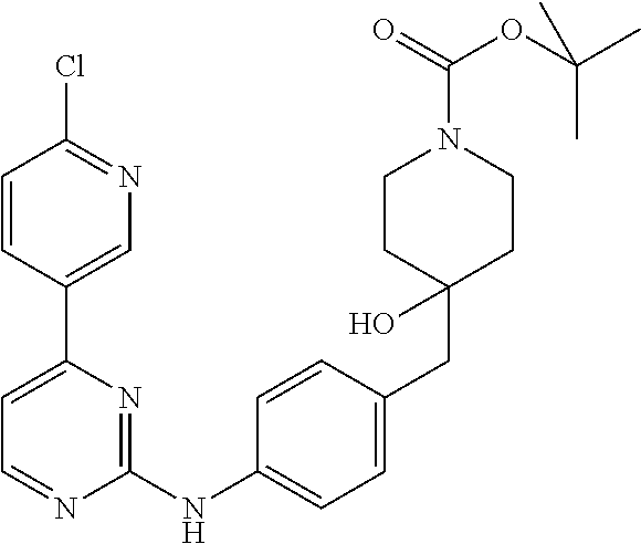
C1=CC(C2=CC=NC(NC3=CC=C(CC4(O)CCN(C(=O)OC(C)(C)C)CC4)C=C3)=N2)=CN=C1Cl
